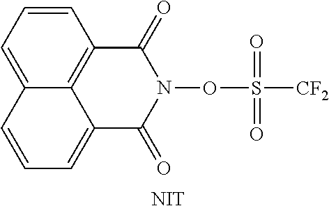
C1=C2C3=C(C=C1)C(=O)N(OS(=O)([CF2])=O)C(=O)C3=CC=C2.[NIT]
